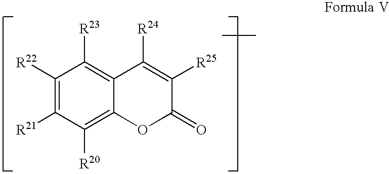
C1([R22])=C([R21])C([R20])=C2C(=C1[R23])C([R24])=C([R25])C(=O)O2
